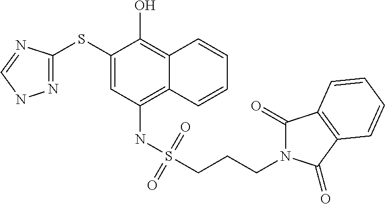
N1=C(SC2=CC(NS(CCCN3C(=O)C4=C(C3=O)C=CC=C4)(=O)=O)=C3C(=C2O)C=CC=C3)N=CN1
